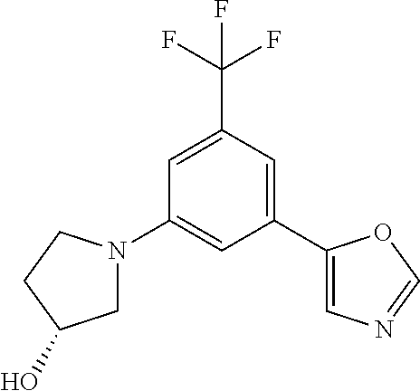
C1=C(C(F)(F)F)C=C(C2=CN=CO2)C=C1N1CC(O)CC1
